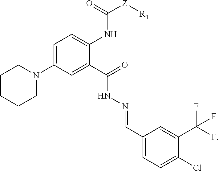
C1=C(N2CCCCC2)C=C(C(NN=CC2=CC=C(Cl)C(C(F)(F)F)=C2)=O)C(NC([Z][R1])=O)=C1
